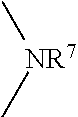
C[NR7]C
